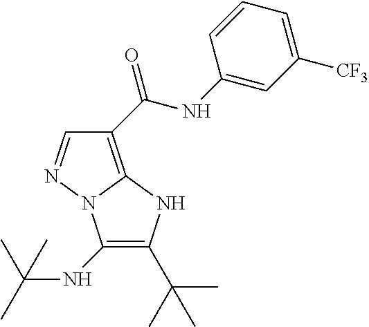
C1=NN2C(=C1C(NC1=CC([CF3])=CC=C1)=O)NC(C(C)(C)C)=C2NC(C)(C)C
